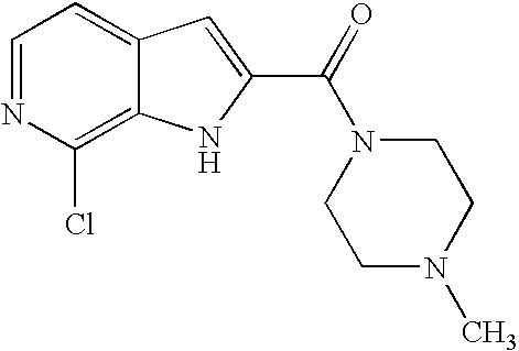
C1=NC(Cl)=C2C(=C1)C=C(C(=O)N1CCN(C)CC1)N2
